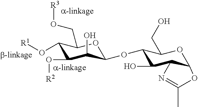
C1(O[R1])C(O[R2])C(O)C(OC2C(O)C3C(OC2CO)OC(C)=N3)OC1CO[R3]
